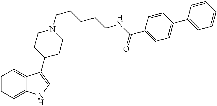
C1=CC=C2C(=C1)C(C1CCN(CCCCCNC(C3=CC=C(C4=CC=CC=C4)C=C3)=O)CC1)=CN2
